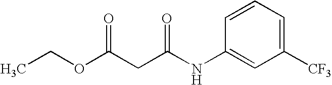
CCOC(CC(NC1=CC([CF3])=CC=C1)=O)=O
